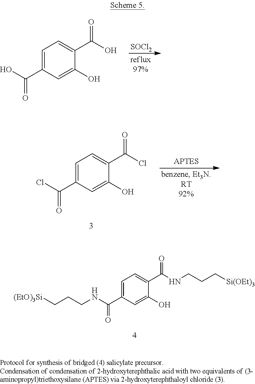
C1=C(C(NCCC[(EtO)3Si])=O)C=C(O)C(C(NCCC[Si(OEt)3])=O)=C1.[SOCl2].C1=C(C(O)=O)C=C(O)C(C(O)=O)=C1.C1=C(C(Cl)=O)C=C(O)C(C(Cl)=O)=C1
